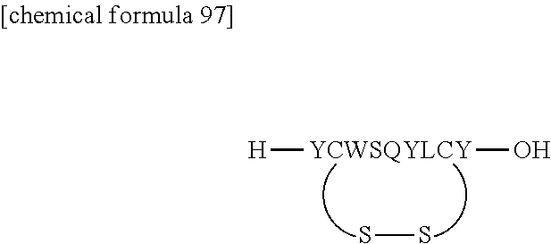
[H][YCWSQYLCY]O.SS
